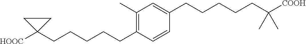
C1(C)=C(CCCCCC2([HOOC])CC2)C=CC(CCCCCC(C)(C)[COOH])=C1
